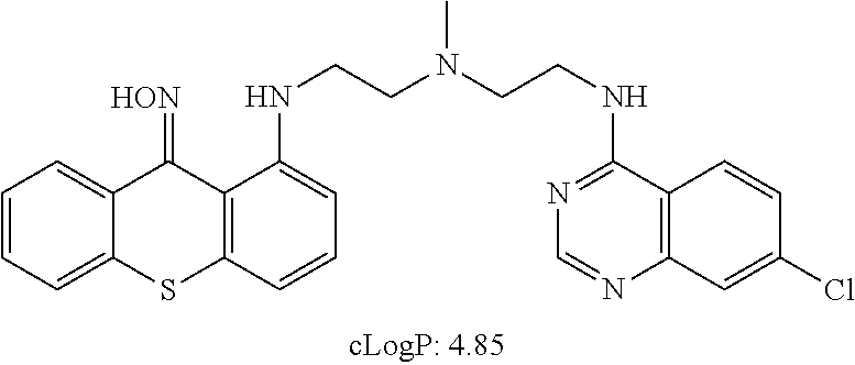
C1=CC=C2C(=C1)C(=[HON])C1=C(S2)C=CC=C1NCCN(CCNC1=NC=NC2=C1C=CC(Cl)=C2)C
